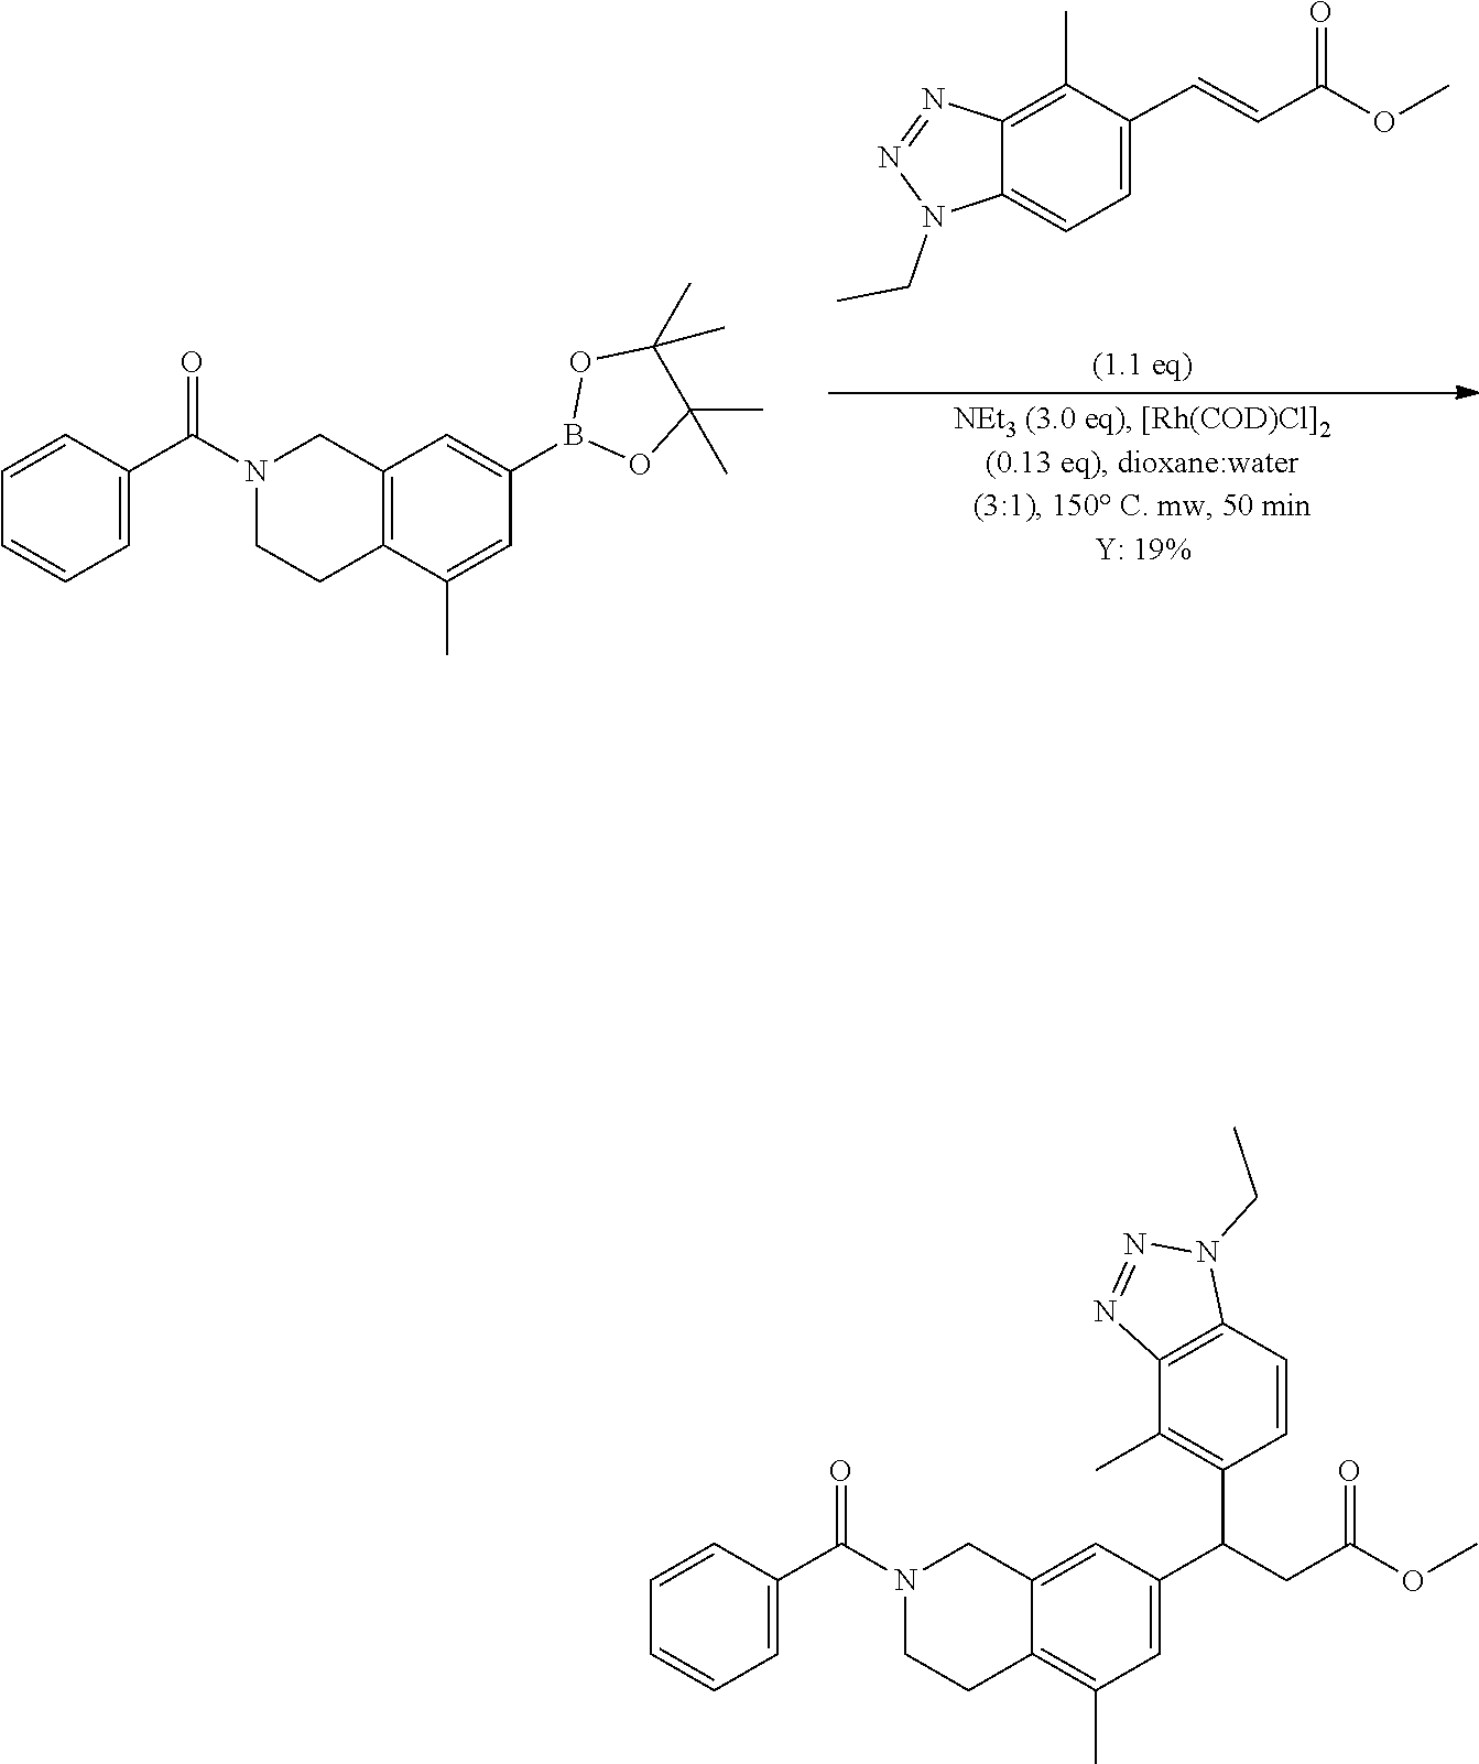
N1(CC)N=NC2=C(C)C(C=CC(=O)OC)=CC=C12.O1B(C2=CC3=C(C(C)=C2)CCN(C(C2=CC=CC=C2)=O)C3)OC(C)(C)C1(C)C.C12=CC(C(C3=C(C)C4=C(N(CC)N=N4)C=C3)CC(=O)OC)=CC(C)=C1CCN(C(C1=CC=CC=C1)=O)C2
